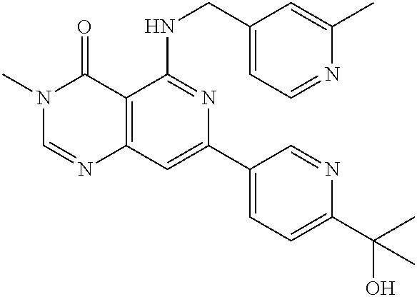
C12=C(C=C(C3=CC=C(C(C)(O)C)N=C3)N=C1NCC1=CC=NC(C)=C1)N=CN(C)C2=O
